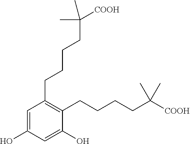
C1(CCCCC(C)(C)[COOH])=C(CCCCC(C)(C)[COOH])C(O)=CC(O)=C1
